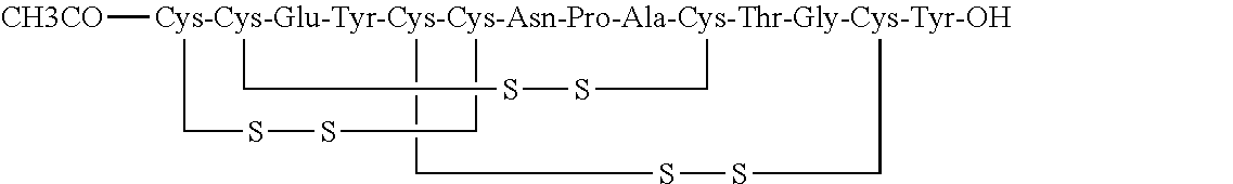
[Cys-Cys-Glu-Tyr-Cys-Cys-Asn-Pro-Ala-Cys-Thr-Gly-Cys-Tyr-OH]123([CH3CO])(CSSC1)(CSSC2)CSSC3
